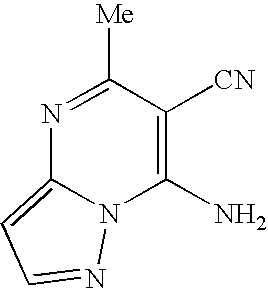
N1=C([Me])C([CN])=C(N)N2C1=CC=N2
